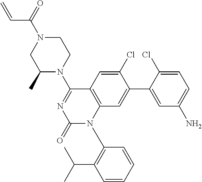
C1N(C(=O)C=C)CC(C)N(C2=NC(=O)N(C3=C(C(C)C)C=CC=C3)C3=C2C=C(Cl)C(C2=CC(N)=CC=C2Cl)=C3)C1
